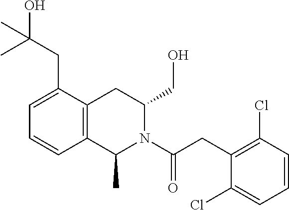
C1=C(CC(O)(C)C)C2=C(C=C1)C(C)N(C(CC1=C(Cl)C=CC=C1Cl)=O)C(CO)C2
